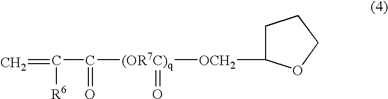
C1C([OCH2][(OR7C)q](C(C(=C)[R6])=O)=O)OCC1
